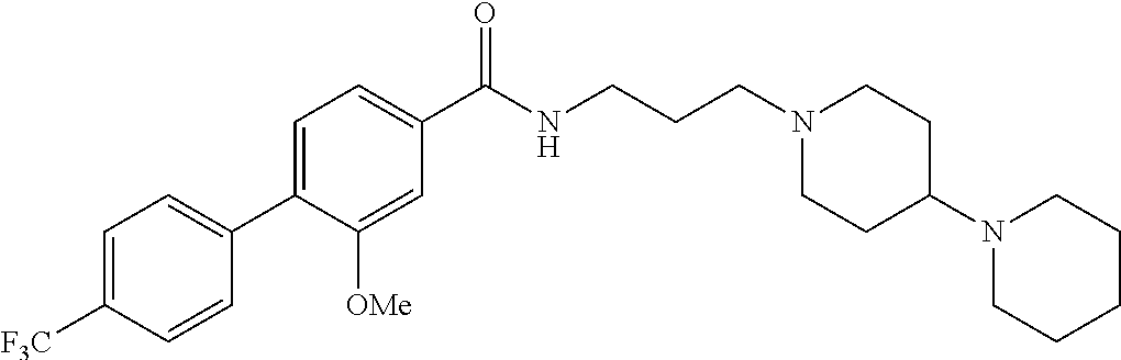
C1(C2=CC=C([F3C])C=C2)=CC=C(C(NCCCN2CCC(N3CCCCC3)CC2)=O)C=C1[OMe]
